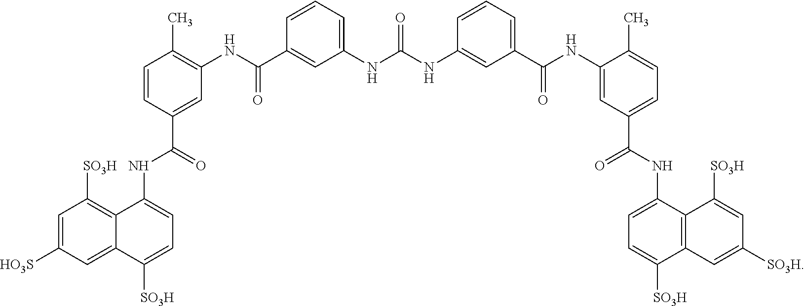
C1=C([HO3S])C=C2C(=C1[SO3H])C(NC(=O)C1=CC(NC(C3=CC(NC(NC4=CC(C(NC5=CC(C(=O)NC6=CC=C([SO3H])C7=C6C([SO3H])=CC([SO3H])=C7)=CC=C5C)=O)=CC=C4)=O)=CC=C3)=O)=C(C)C=C1)=CC=C2[SO3H]
